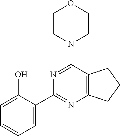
C12=C(C(N3CCOCC3)=NC(C3=CC=CC=C3O)=N1)CCC2
